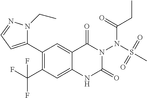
C1(C2=CC=NN2CC)=C(C(F)(F)F)C=C2C(=C1)C(=O)N(N(C(=O)CC)S(C)(=O)=O)C(=O)N2
